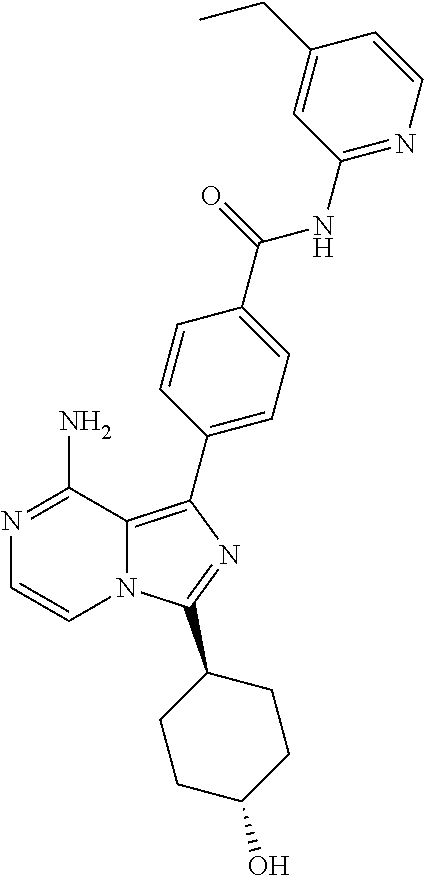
N12C(=C(C3=CC=C(C(=O)NC4=NC=CC(CC)=C4)C=C3)N=C1C1CCC(O)CC1)C(N)=NC=C2
